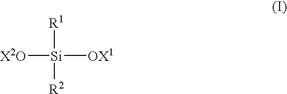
[X2O][Si]([R1])([R2])[OX1]
